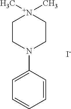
C1=CC(N2CC[N+](C)(C)CC2)=CC=C1.[I-]
